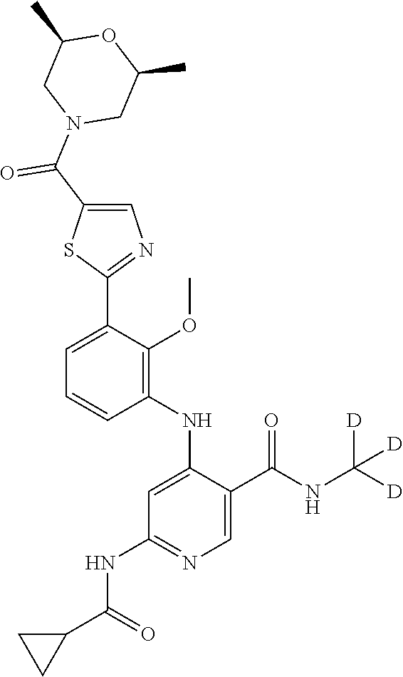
C1=C(C2=NC=C(C(N3CC(C)OC(C)C3)=O)S2)C(OC)=C(NC2=CC(NC(C3CC3)=O)=NC=C2C(NC([D])([D])[D])=O)C=C1
